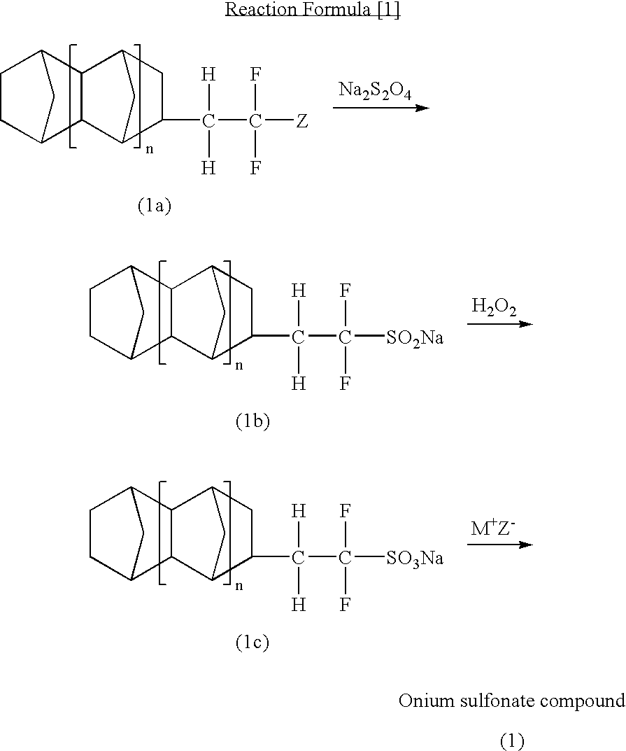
C1C2CC(C1)C1C2C2C(C([H])([H])C([Z])(F)F)CC1C2.[Na2S2O4].C1C2CC(C1)C1C2C2C(C([H])([H])C([SO2Na])(F)F)CC1C2.[H2O2].C1C2CC(C1)C1C2C2C(C([H])([H])C([SO3Na])(F)F)CC1C2.[M+Z-]
